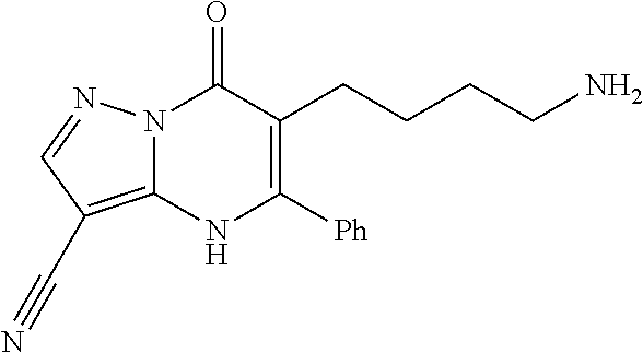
N12C(=C(C#N)C=N1)NC([Ph])=C(CCCCN)C2=O
